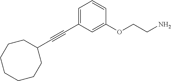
C1=C(C#CC2CCCCCCC2)C=C(OCCN)C=C1
